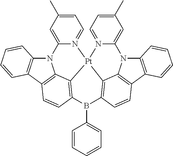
N12C3=C(C4=C1C1=C(C=C4)B(C4=CC=CC=C4)C4=C5C6=C(C7=C(N6C6=CC(C)=CC=N6[Pt]15N1=CC=C(C)C=C21)C=CC=C7)C=C4)C=CC=C3
